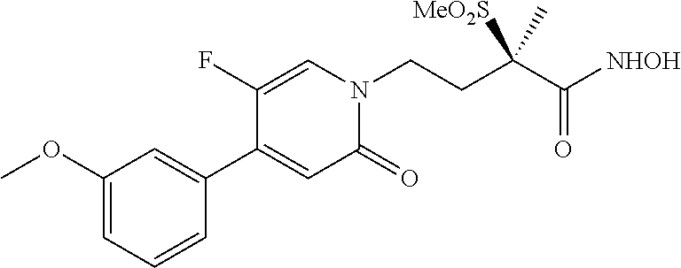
C1=C(OC)C=C(C2=CC(=O)N(CCC(C([NHOH])=O)([MeO2S])C)C=C2F)C=C1
